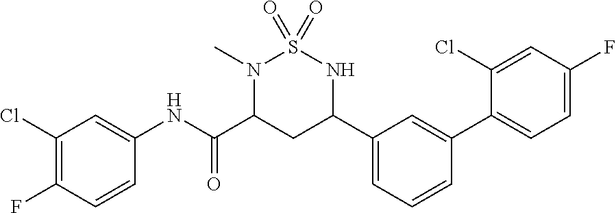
C1(Cl)=C(F)C=CC(NC(C2CC(C3=CC=CC(C4=CC=C(F)C=C4Cl)=C3)NS(=O)(=O)N2C)=O)=C1
